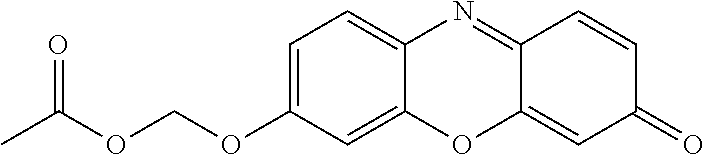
C12=CC=C(OCOC(C)=O)C=C1OC1=CC(=O)C=CC1=N2
